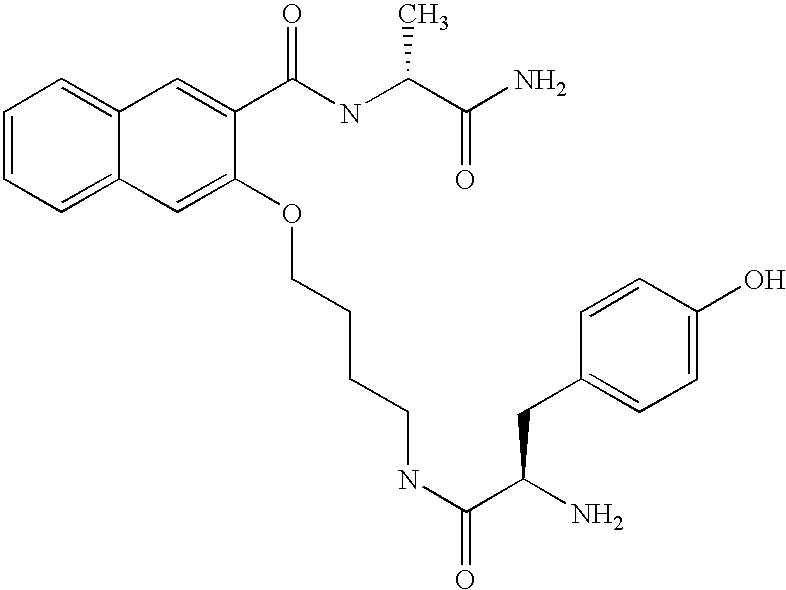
C1=CC=C2C(=C1)C=C(C(NC(C(N)=O)C)=O)C(OCCCCNC(=O)C(N)CC1=CC=C(O)C=C1)=C2
